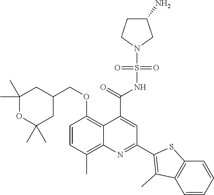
C1=CC(C)=C2C(=C1OCC1CC(C)(C)OC(C)(C)C1)C(C(=O)NS(N1CC(N)CC1)(=O)=O)=CC(C1=C(C)C3=C(S1)C=CC=C3)=N2
